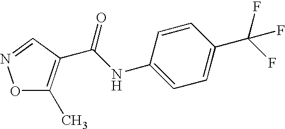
O1C(C)=C(C(NC2=CC=C(C(F)(F)F)C=C2)=O)C=N1
